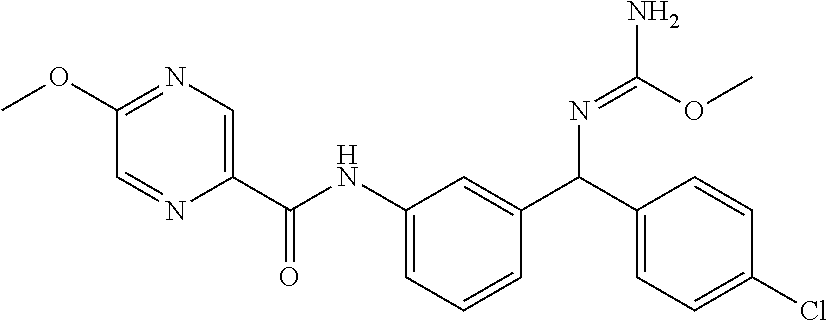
N1=C(OC)C=NC(C(NC2=CC=CC(C(C3=CC=C(Cl)C=C3)N=C(OC)N)=C2)=O)=C1
